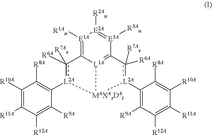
C1([R10A])=C([R11A])C([R12A])=C([R9A])C([L2A]2c([R6A])([R7Av])C3=[E1A]([R1Au])[E2A]([R2Au])=[E3A]([R3Au])C4=[L1A]3[MAXAsDAt]2[L2A](C2=C([R9A])C([R12A])=C([R11A])C([R10A])=C2[R8A])c4([R6A])[R7Av])=C1[R8A]
